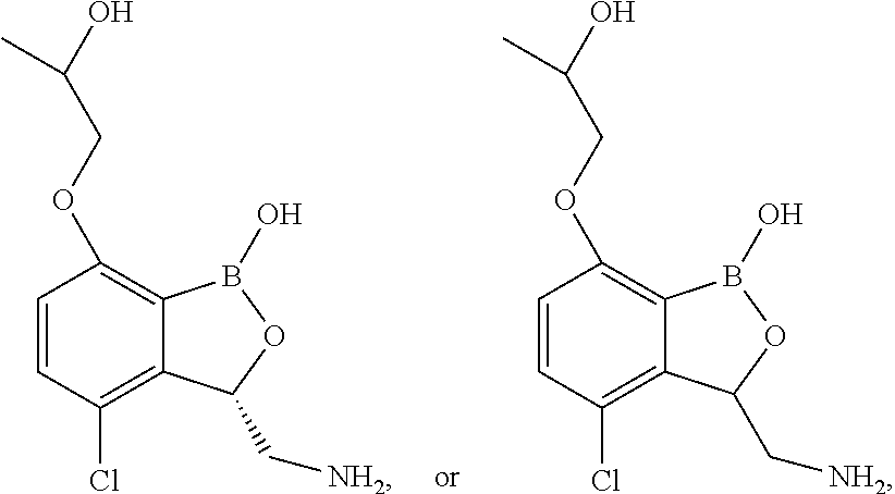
C1=CC(Cl)=C2C(=C1OCC(O)C)B(O)OC2C[NH2].C1=CC(Cl)=C2C(=C1OCC(O)C)B(O)OC2C[NH2]
